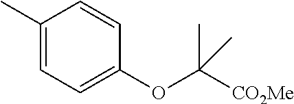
C1(C)=CC=C(OC([CO2Me])(C)C)C=C1
